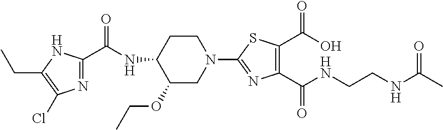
C1(OCC)CN(C2=NC(C(=O)NCCNC(C)=O)=C(C(=O)O)S2)CCC1NC(C1=NC(Cl)=C(CC)N1)=O
